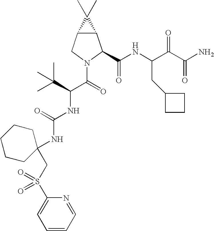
C12C(CN(C(C(NC(=O)NC3(CS(=O)(=O)C4=CC=CC=N4)CCCCC3)C(C)(C)C)=O)C1C(NC(C(C(N)=O)=O)CC1CCC1)=O)C2(C)C
